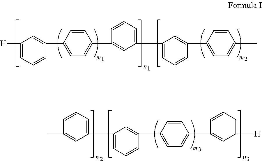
[H]C1=CC=CC(C2=CC=C(C3=CC(C4=CC=CC(C5=CC=C(C)C=C5)=C4)=CC=C3)C=C2)=C1.CC1=CC(C2=CC=CC(C3=CC=C(C4=CC([H])=CC=C4)C=C3)=C2)=CC=C1
